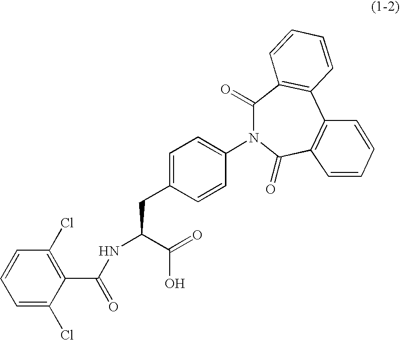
C1=CC=C(Cl)C(C(NC(CC2=CC=C(N3C(=O)C4=C(C5=C(C3=O)C=CC=C5)C=CC=C4)C=C2)C(=O)O)=O)=C1Cl
